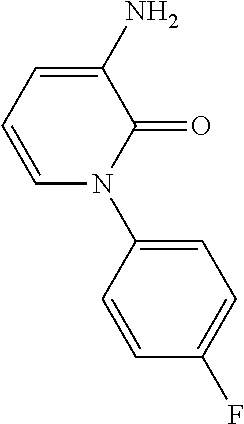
C1(N2C=CC=C(N)C2=O)=CC=C(F)C=C1
